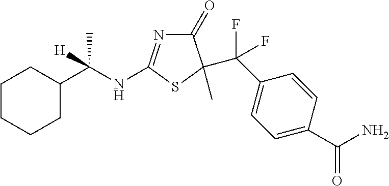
C1CCCC(C(NC2=NC(=O)C(C(C3=CC=C(C(N)=O)C=C3)(F)F)(C)S2)(C)[H])C1
